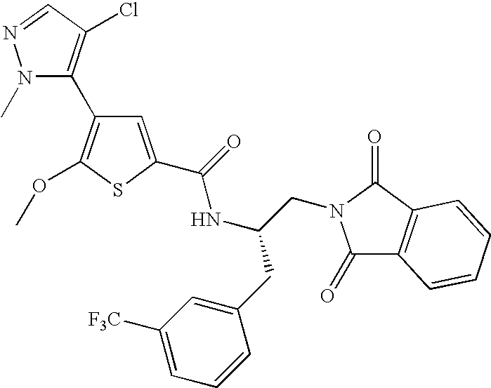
N1(C)N=CC(Cl)=C1C1=C(OC)SC(C(=O)NC(CC2=CC([F3C])=CC=C2)CN2C(=O)C3=C(C2=O)C=CC=C3)=C1
